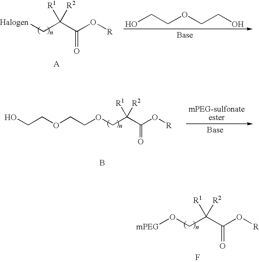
[Halogen]CC(C(O[R])=O)([R2])[R1].OCCOCCO.O(CC(C(O[R])=O)([R2])[R1])CCOCCO.B.O(CC(C(O[R])=O)([R2])[R1])[mPEG].F
